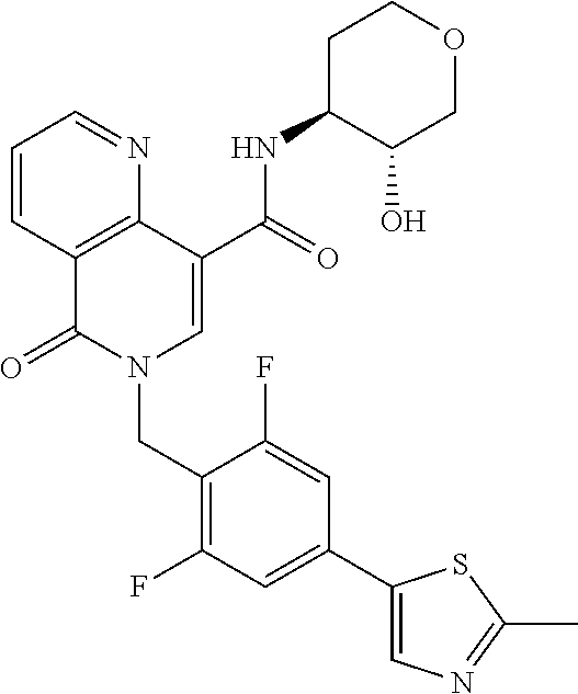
C1=CC2=C(N=C1)C(C(=O)NC1C(O)COCC1)=CN(CC1=C(F)C=C(C3=CN=C(C)S3)C=C1F)C2=O
